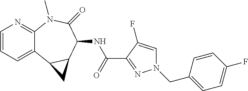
C1=CC=C2C(=N1)N(C)C(=O)C(NC(C1=NN(CC3=CC=C(F)C=C3)C=C1F)=O)C1C2C1
